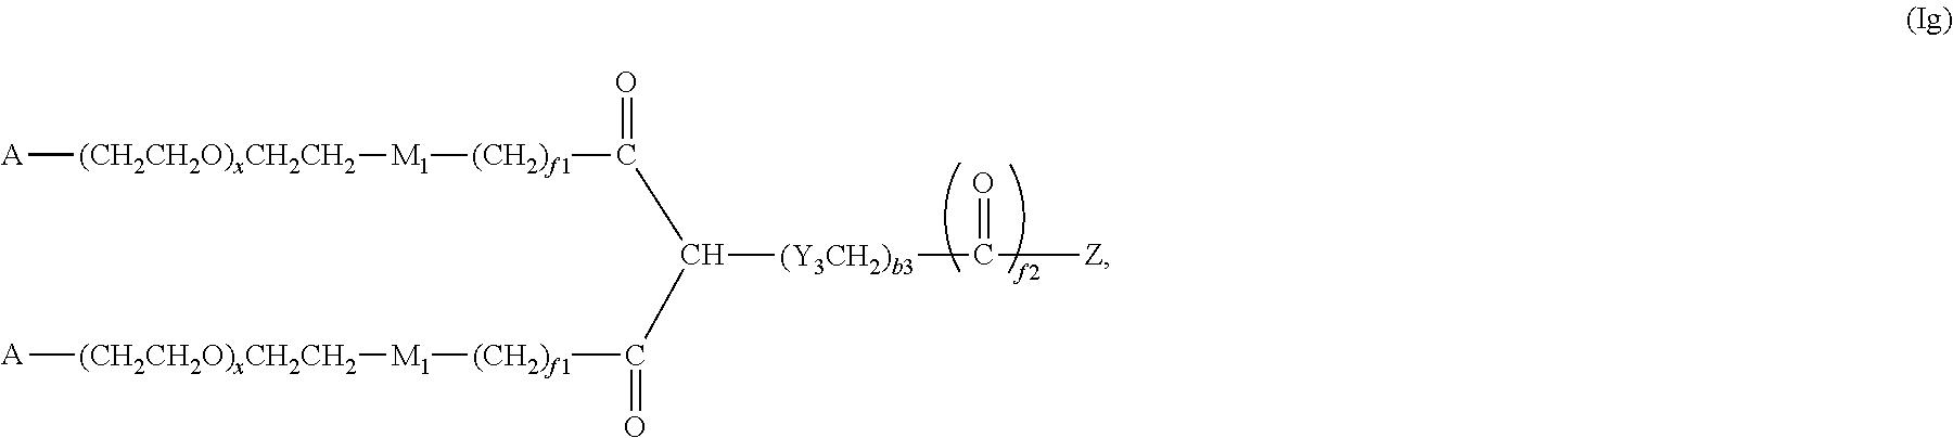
[A][(CH2CH2O)xCH2CH2][M1][(CH2)f1]C(=O)C([(Y3CH2)b3]C([Z])=O)C(=O)[(CH2)f1][M1][(CH2CH2O)xCH2CH2][A]
